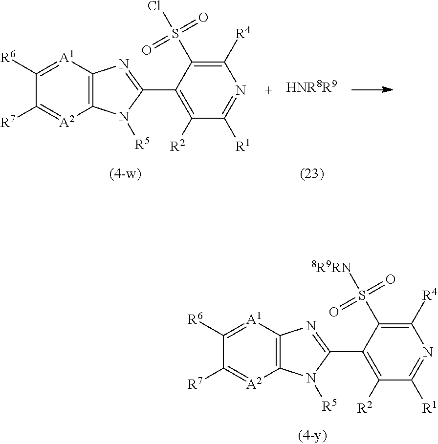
C12=C([A1]=C([R6])C([R7])=[A2]1)N=C(C1=C([R2])C([R1])=NC([R4])=C1S(=O)(=O)Cl)N2[R5].[HNR8R9].C12=C([A1]=C([R6])C([R7])=[A2]1)N=C(C1=C([R2])C([R1])=NC([R4])=C1S(=O)(=O)[8R9RN])N2[R5]
